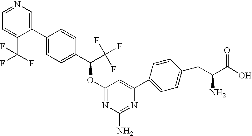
C1(C2=CN=CC=C2C(F)(F)F)=CC=C(C(C(F)(F)F)OC2=NC(N)=NC(C3=CC=C(CC(C(O)=O)N)C=C3)=C2)C=C1
